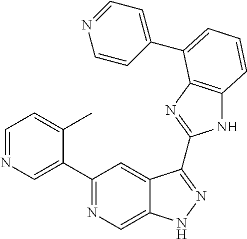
C1=NC=C(C2=NC=C3C(=C2)C(C2=NC4=C(N2)C=CC=C4C2=CC=NC=C2)=NN3)C(C)=C1
